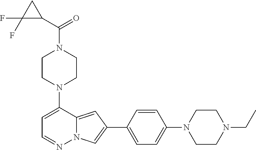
N1(C2=CC=NN3C2=CC(C2=CC=C(N4CCN(CC)CC4)C=C2)=C3)CCN(C(C2CC2(F)F)=O)CC1
